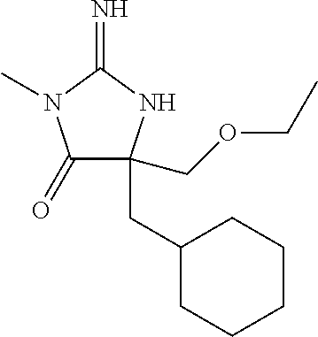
C1(=O)C(CC2CCCCC2)(COCC)NC(=N)N1C
